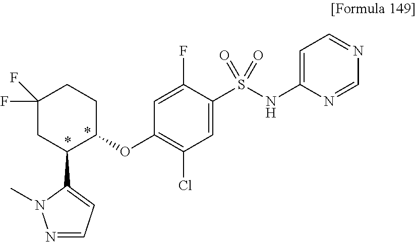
C1(OC2=C(Cl)C=C(S(NC3=CC=NC=N3)(=O)=O)C(F)=C2)CCC(F)(F)CC1C1=CC=NN1C
